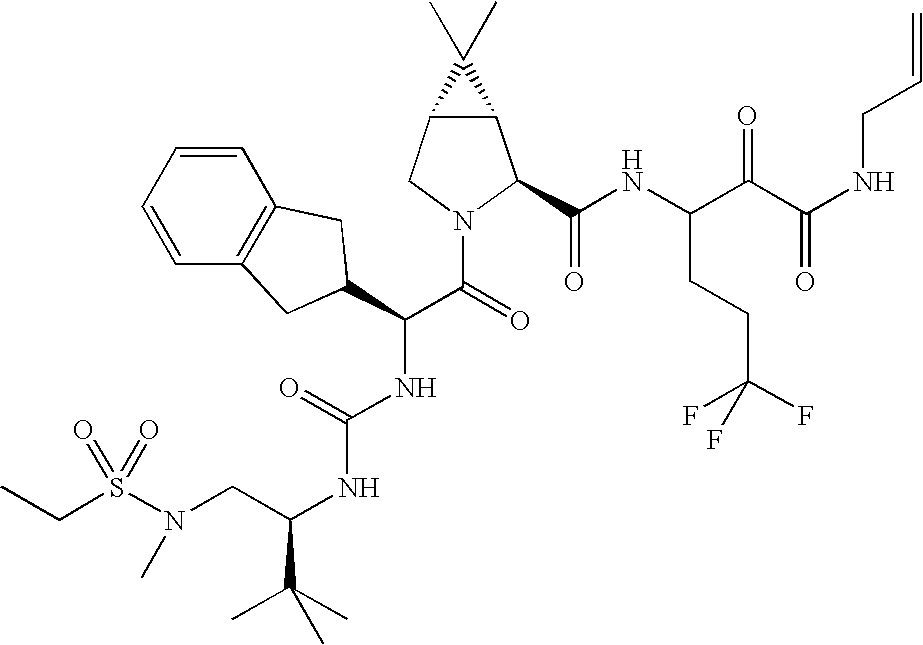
S(N(CC(NC(NC(C(=O)N1C(C(NC(C(C(NCC=C)=O)=O)CCC(F)(F)F)=O)C2C(C1)C2(C)C)C1CC2=C(C=CC=C2)C1)=O)C(C)(C)C)C)(=O)(=O)CC
